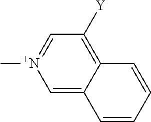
C1=C2C(=C([Y])C=[N+]1C)C=CC=C2
